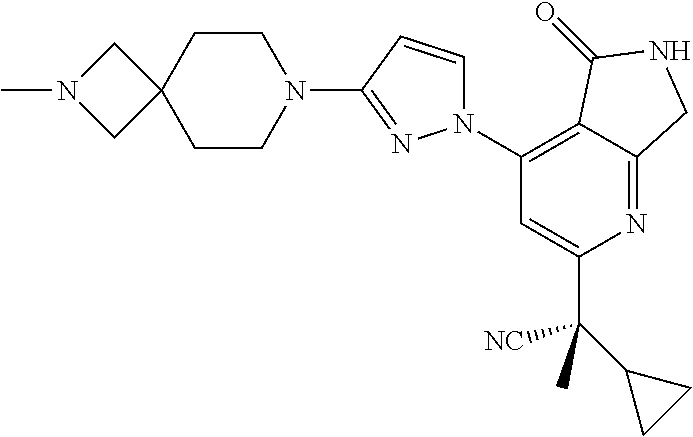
C1(N2C=CC(N3CCC4(CC3)CN(C)C4)=N2)=C2C(=NC(C([CN])(C)C3CC3)=C1)CNC2=O
